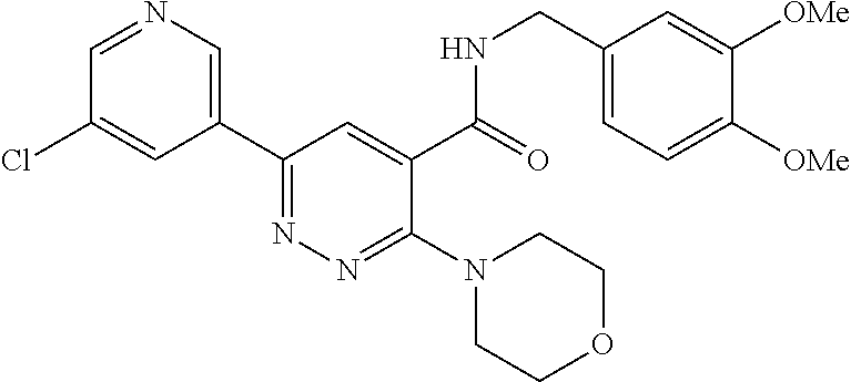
C1=NC=C(C2=NN=C(N3CCOCC3)C(C(=O)NCC3=CC=C([OMe])C([OMe])=C3)=C2)C=C1Cl
